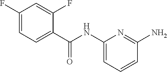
C(NC1=CC=CC(N)=N1)(=O)C1=CC=C(F)C=C1F
